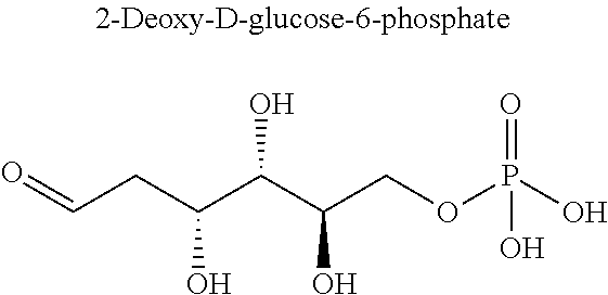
O=CCC(C(C(COP(O)(=O)O)O)O)O
